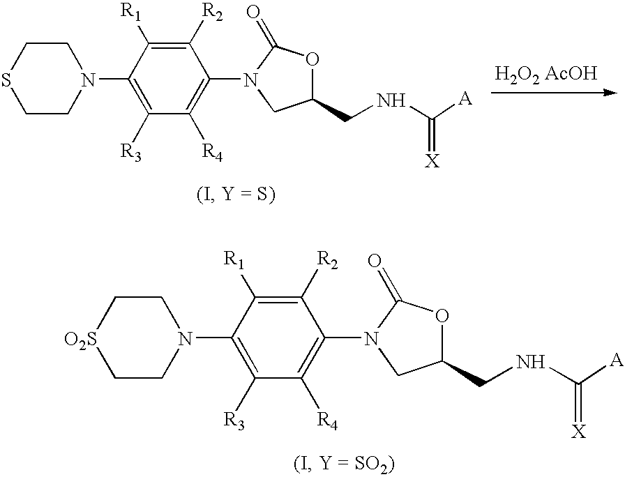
C1CSCCN1C1=C([R3])C([R4])=C(N2C(=O)OC(CNC(=[X])[A])C2)C([R2])=C1[R1].[H2O2 AcOH].C1C[O2S]CCN1C1=C([R3])C([R4])=C(N2C(=O)OC(CNC(=[X])[A])C2)C([R2])=C1[R1]
